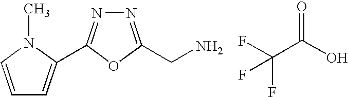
FC(C(O)=O)(F)F.C(C1=NN=C(C2=CC=CN2C)O1)N
